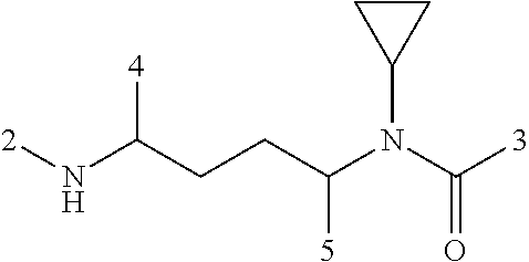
[2]NC(CCC(N(C([3])=O)C1CC1)[5])[4]
